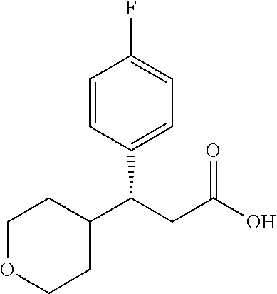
C1OCCC(C(CC(O)=O)C2=CC=C(F)C=C2)C1
